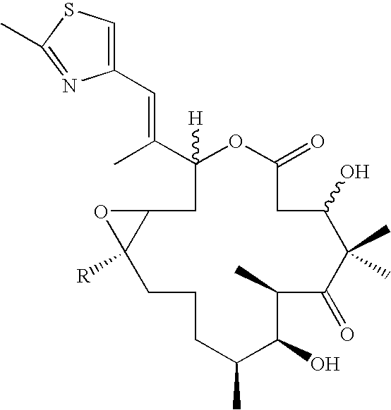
C1([H])(C(C)=CC2=CSC(C)=N2)CC2C([R])(O2)CCCC(C)C(O)C(C)C(=O)C(C)(C)C(O)CC(=O)O1
